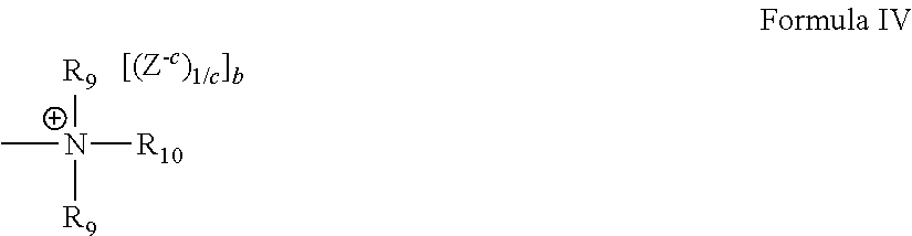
C[N+]([R10])([R9])[R9]
